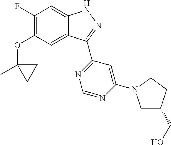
O(C1=C(F)C=C2C(=C1)C(C1=NC=NC(N3CC(CO)CC3)=C1)=NN2)C1(C)CC1
